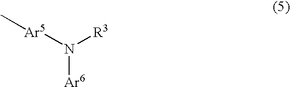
N([Ar6])([Ar5]C)[R3]
